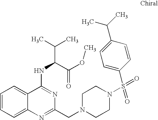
C1=CC=C2C(=C1)C(NC(C(C)C)C(OC)=O)=NC(CN1CCN(S(=O)(C3=CC=C(C(C)C)C=C3)=O)CC1)=N2
